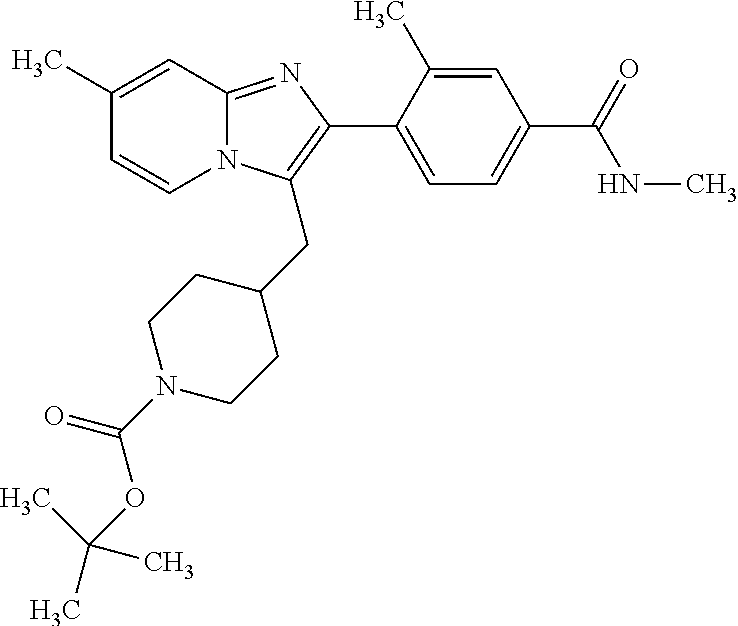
N12C(=NC(C3=CC=C(C(=O)NC)C=C3C)=C1CC1CCN(C(OC(C)(C)C)=O)CC1)C=C(C)C=C2
